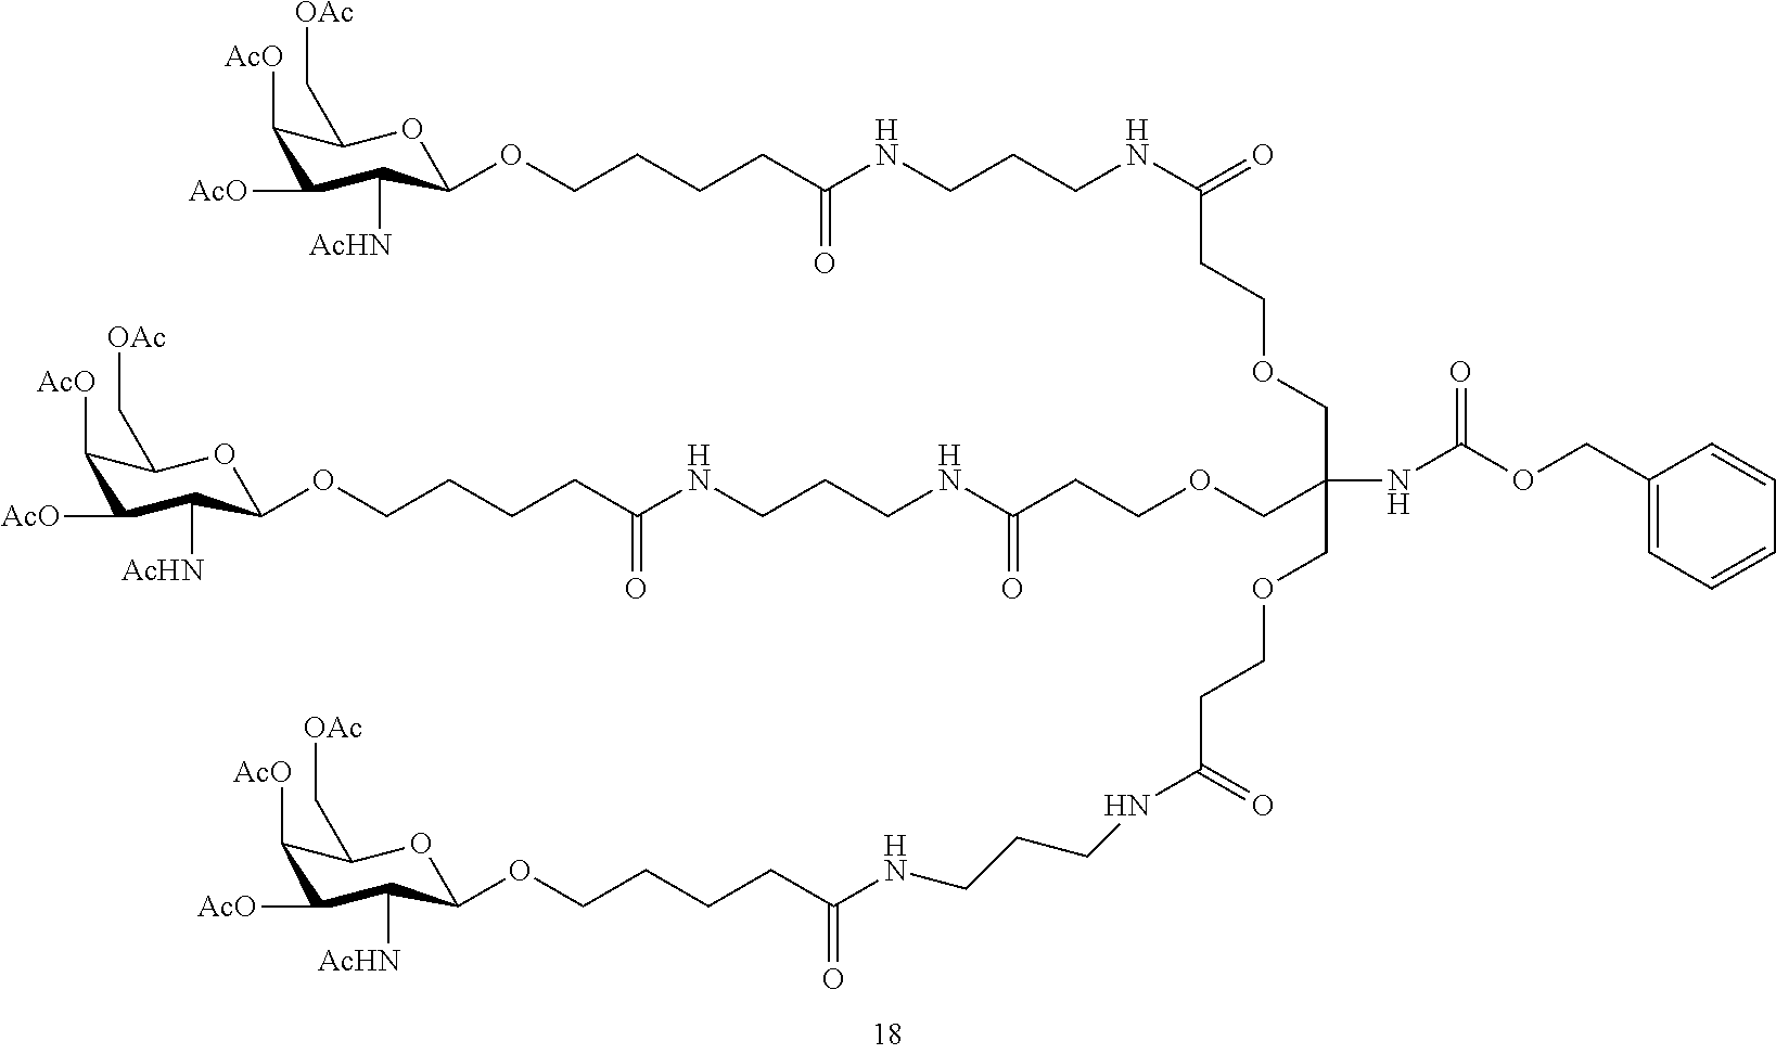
C(COCCC(NCCCNC(CCCCOC1C([AcHN])C([AcO])C([AcO])C(C[OAc])O1)=O)=O)(COCCC(NCCCNC(CCCCOC1C([AcHN])C([AcO])C([AcO])C(C[OAc])O1)=O)=O)(COCCC(NCCCNC(CCCCOC1C([AcHN])C([AcO])C([AcO])C(C[OAc])O1)=O)=O)NC(OCC1=CC=CC=C1)=O
